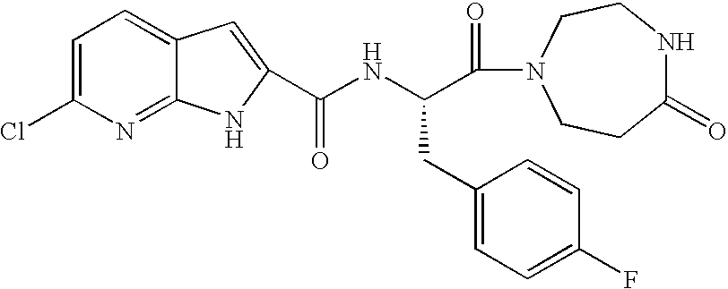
C1=C(Cl)N=C2C(=C1)C=C(C(NC(C(=O)N1CCC(=O)NCC1)CC1=CC=C(F)C=C1)=O)N2
